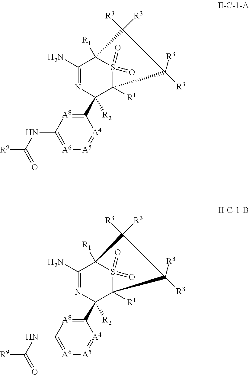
C1(N)=NC(C2=[A8]C(NC([R9])=O)=[A6][A5]=[A4]2)([R2])C2([R1])S(=O)(=O)C1([R1])C([R3])([R3])C2([R3])[R3].C1(N)=NC(C2=[A8]C(NC([R9])=O)=[A6][A5]=[A4]2)([R2])C2([R1])S(=O)(=O)C1([R1])C([R3])([R3])C2([R3])[R3]
